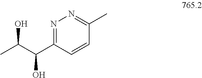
N1=C(C(O)C(O)C)C=CC(C)=N1
